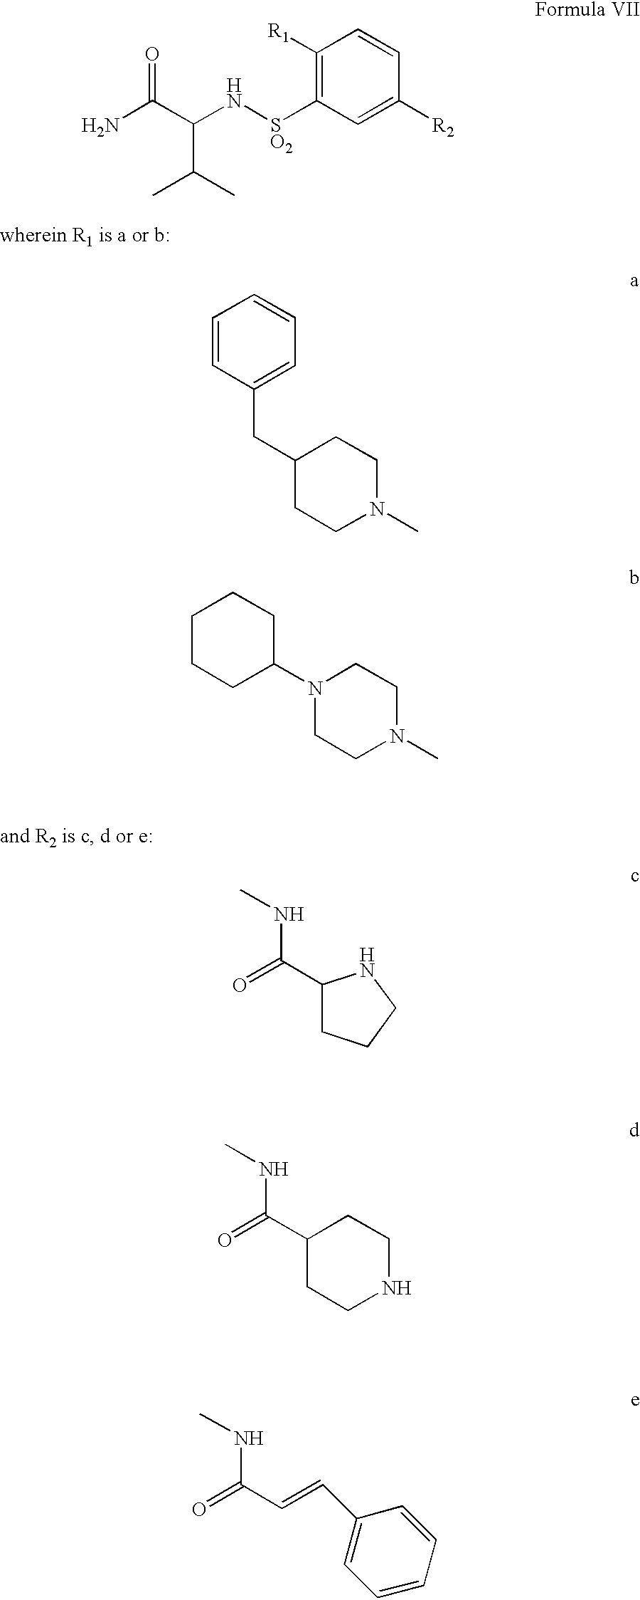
C1([R1])=C([SO2]NC(C(N)=O)C(C)C)C=C([R2])C=C1.C1=CC(CC2CCN(C)CC2)=CC=C1.C1CCC(N2CCN(C)CC2)CC1.C1(C(=O)NC)CCCN1.C1(C(=O)NC)CCNCC1.C(C(=O)NC)=CC1=CC=CC=C1
